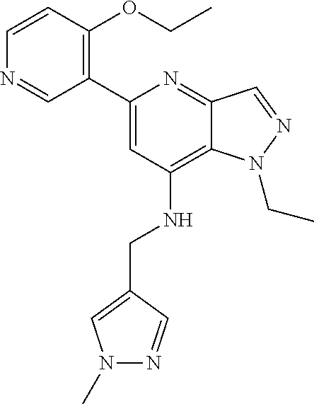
N1=CC(C2=CC(NCC3=CN(C)N=C3)=C3C(=N2)C=NN3CC)=C(OCC)C=C1
